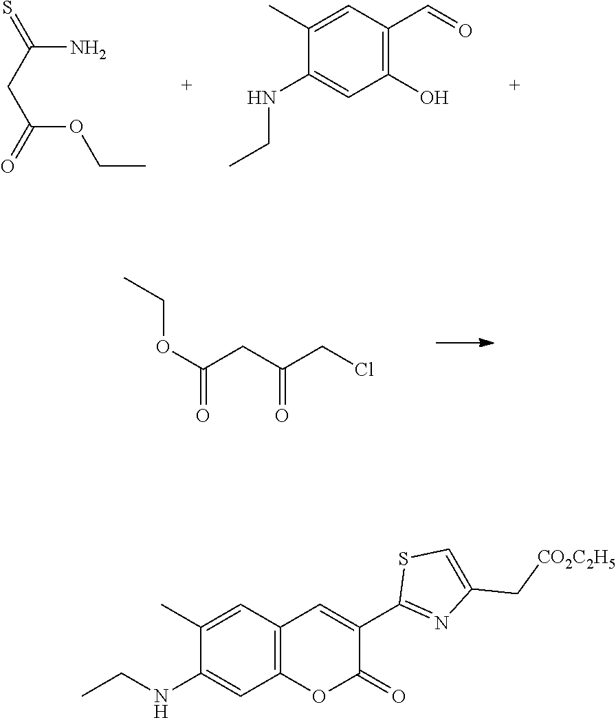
C1(C)=CC(C=O)=C(O)C=C1NCC.C(OCC)(CC(N)=S)=O.C(=O)(CC(=O)CCl)OCC.C12=C(C=C(C)C(NCC)=C1)C=C(C1=NC(C[CO2C2H5])=CS1)C(=O)O2
